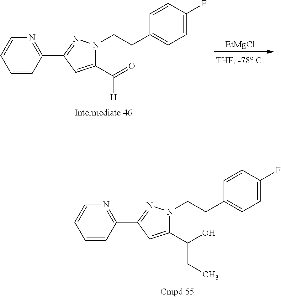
C1=CC(C2=NN(CCC3=CC=C(F)C=C3)C(C(O)CC)=C2)=NC=C1.C1=CC(C2=NN(CCC3=CC=C(F)C=C3)C(C(=O)[H])=C2)=NC=C1.[EtMgCl]
